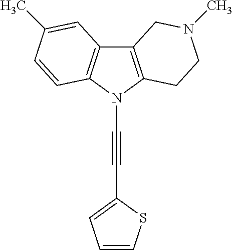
C12=C(N(C#CC3=CC=CS3)C3=C1C=C(C)C=C3)CCN(C)C2
